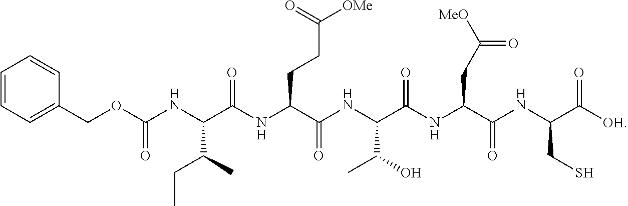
C1=CC=C(COC(NC(C(NC(C(NC(C(NC(C(NC(C([OH])=O)CS)=O)CC(=O)[MeO])=O)C(O)C)=O)CCC([OMe])=O)=O)C(C)CC)=O)C=C1
